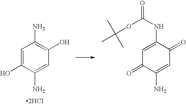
C1=C(O)C(N)=CC(O)=C1N.[2HCI].C1=C(NC(OC(C)(C)C)=O)C(=O)C=C(N)C1=O
